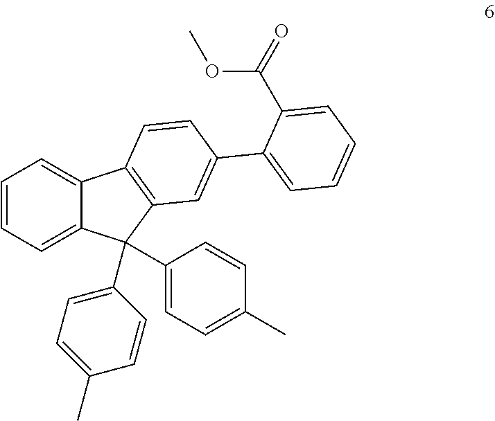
C1=CC=C2C(=C1)C1=C(C2(C2=CC=C(C)C=C2)C2=CC=C(C)C=C2)C=C(C2=CC=CC=C2C(=O)OC)C=C1
